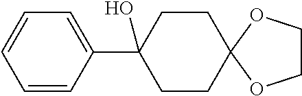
C1=C(C2(O)CCC3(CC2)OCCO3)C=CC=C1
